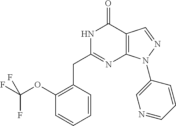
N1C(CC2=C(OC(F)(F)F)C=CC=C2)=NC2=C(C1=O)C=NN2C1=CN=CC=C1
